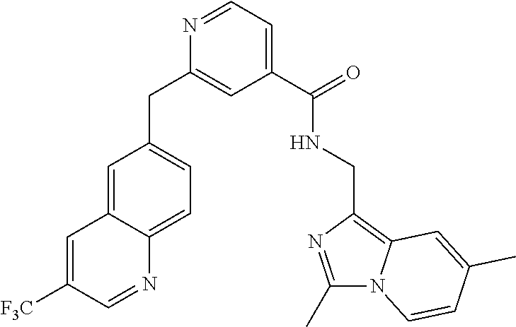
C1=C([F3C])C=NC2=CC=C(CC3=CC(C(NCC4=C5N(C(C)=N4)C=CC(C)=C5)=O)=CC=N3)C=C12
